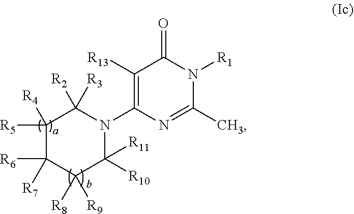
C1([R5])([R4])C([R7])([R6])C([R8])([R9])C([R11])([R10])N(C2=C([R13])C(=O)N([R1])C(C)=N2)C1([R2])[R3]
